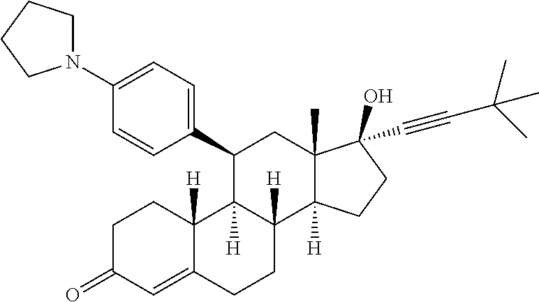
C1C(=O)C=C2C([H])(C1)C1([H])C([H])(CC2)C2([H])C(C)(CC1C1=CC=C(N3CCCC3)C=C1)C(O)(C#CC(C)(C)C)CC2
